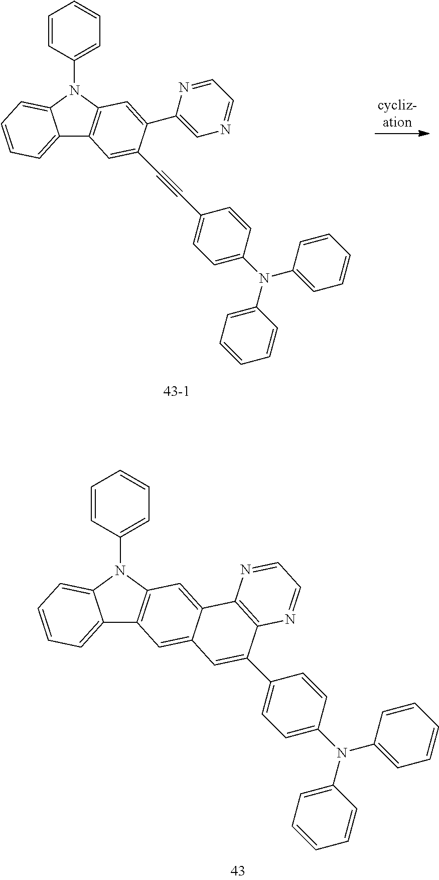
C12=CC=CC=C1N(C1=CC=CC=C1)C1=C2C=C(C#CC2=CC=C(N(C3=CC=CC=C3)C3=CC=CC=C3)C=C2)C(C2=CN=CC=N2)=C1.C12=CC=CC=C1N(C1=CC=CC=C1)C1=C2C=C2C(=C1)C1=C(C(C3=CC=C(N(C4=CC=CC=C4)C4=CC=CC=C4)C=C3)=C2)N=CC=N1
